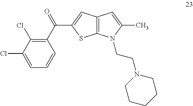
C12=C(N(CCN3CCCCC3)C(C)=C1)SC(C(C1=C(Cl)C(Cl)=CC=C1)=O)=C2
